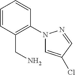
C1=CC(CN)=C(N2C=C(Cl)C=N2)C=C1
